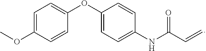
C1(NC(C=C)=O)=CC=C(OC2=CC=C(OC)C=C2)C=C1
